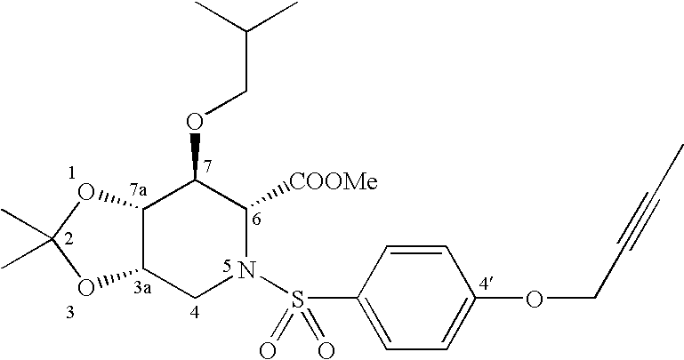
C12C(CN(S(C3=CC=C(OCC#CC)C=C3)(=O)=O)C([COOMe])C1OCC(C)C)OC(C)(C)O2
